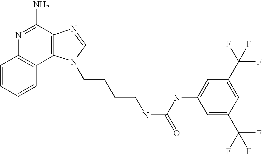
C1=CC=CC2=C1N=C(N)C1=C2N(CCCCNC(NC2=CC(C(F)(F)F)=CC(C(F)(F)F)=C2)=O)C=N1
